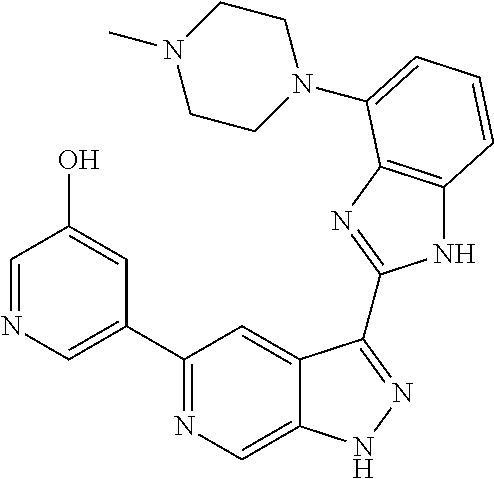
C1(C2=NC=C3C(=C2)C(C2=NC4=C(N2)C=CC=C4N2CCN(C)CC2)=NN3)=CN=CC(O)=C1
